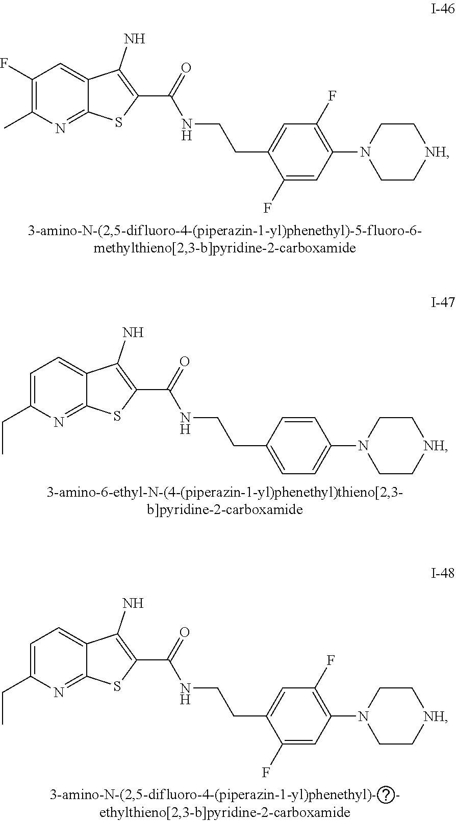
C1(F)=C(C)N=C2C(=C1)C(N)=C(C(=O)NCCC1=CC(F)=C(N3CC[NH]CC3)C=C1F)S2.C1=C(CC)N=C2C(=C1)C(N)=C(C(=O)NCCC1=CC=C(N3CC[NH]CC3)C=C1)S2.C1=C(CC)N=C2C(=C1)C(N)=C(C(=O)NCCC1=CC(F)=C(N3CC[NH]CC3)C=C1F)S2
